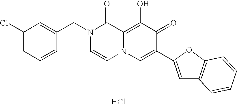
C1(Cl)=CC=CC(CN2C=CN3C(=C(O)C(=O)C(C4=CC5=C(O4)C=CC=C5)=C3)C2=O)=C1.Cl
